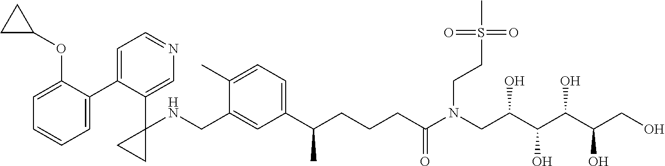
C1(C2=CC=NC=C2C2(NCC3=CC(C(CCCC(N(CC(C(C(C(CO)O)O)O)O)CCS(=O)(=O)C)=O)C)=CC=C3C)CC2)=CC=CC=C1OC1CC1
